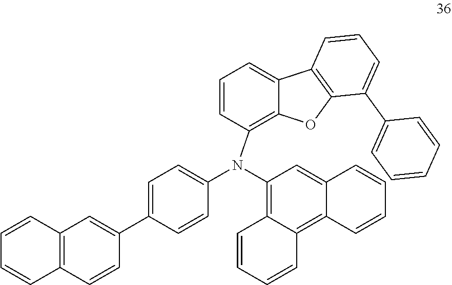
C1=CC=C(C2=CC=CC=C2)C2=C1C1=CC=CC(N(C3=CC=C(C4=CC5=C(C=C4)C=CC=C5)C=C3)C3=C4C=CC=CC4=C4C(=C3)C=CC=C4)=C1O2
